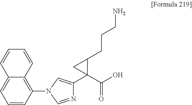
N1=CN(C2=C3C(=CC=C2)C=CC=C3)C=C1C1(C(O)=O)C(CCCN)C1
